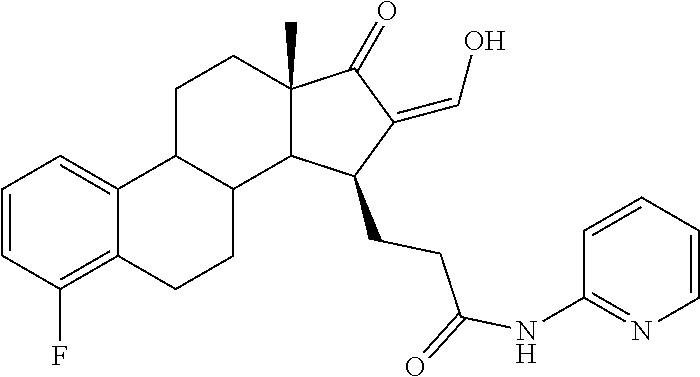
C1=CC(F)=C2C(=C1)C1C(CC2)C2C(C)(CC1)C(=O)C(=CO)C2CCC(NC1=NC=CC=C1)=O
